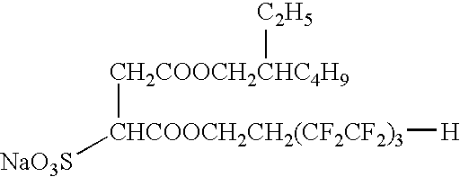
[CH2COOCH2CHC4H9]([CHCOOCH2CH2(CF2CF2)3]([NaO3S])[H])[C2H5]
